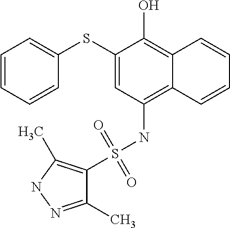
C1(SC2=CC=CC=C2)=CC(NS(C2=C(C)NN=C2C)(=O)=O)=C2C(=C1O)C=CC=C2
